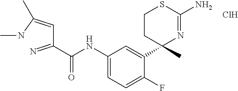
C(C=C(NC)C)(C(NC1=CC=C(F)C(C2(C)N=C(N)SCC2)=C1)=O)=N.Cl
